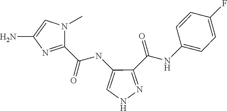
N(C1=CNN=C1C(NC1=CC=C(F)C=C1)=O)C(C1=NC(N)=CN1C)=O
